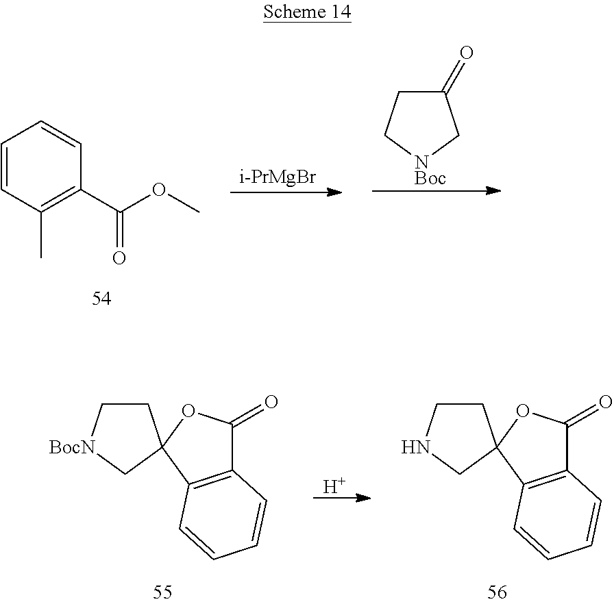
[i-PrMgBr].C1=CC(C)=C(C(OC)=O)C=C1.C1(=O)CC[NBoc]C1.C1C[BocN]CC12OC(=O)C1=C2C=CC=C1.[H].C1CNCC12OC(=O)C1=C2C=CC=C1
